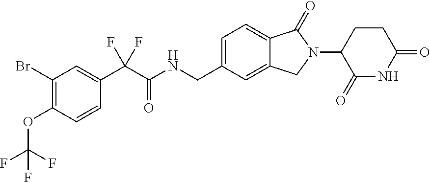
C1(Br)=C(OC(F)(F)F)C=CC(C(C(NCC2=CC=C3C(=C2)CN(C2C(=O)NC(=O)CC2)C3=O)=O)(F)F)=C1
